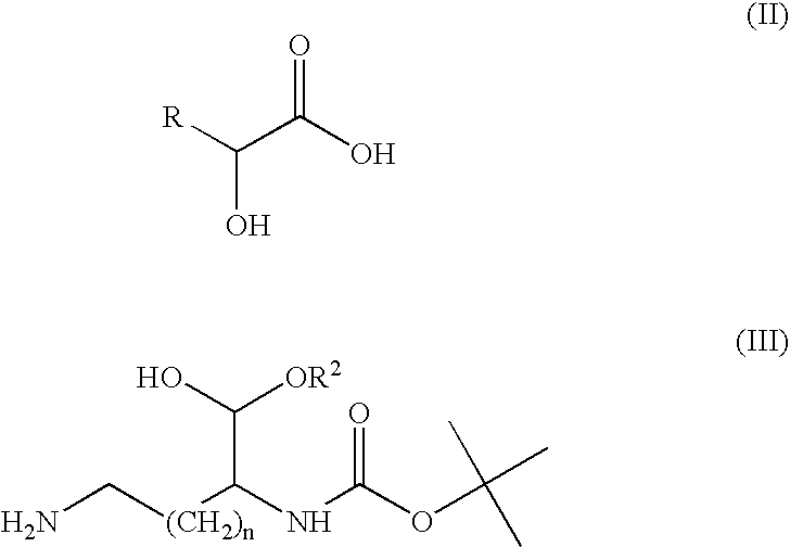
[R]C(C(O)=O)O.NC[(CH2)n]C(C([OR2])O)NC(OC(C)(C)C)=O
